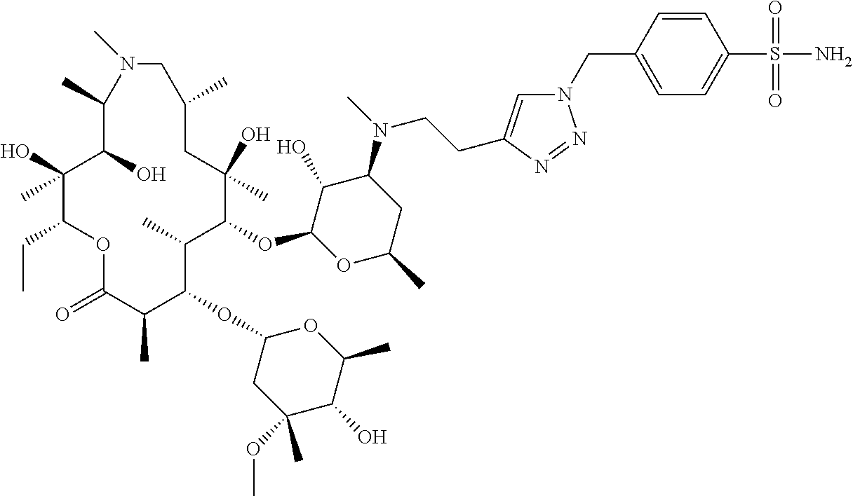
C1(O)C(OC2C(C)C(OC3CC(OC)(C)C(O)C(C)O3)C(C)C(=O)OC(CC)C(O)(C)C(O)C(C)N(C)CC(C)CC2(O)C)OC(C)CC1N(C)CCC1=CN(CC2=CC=C(S(=O)(=O)N)C=C2)N=N1
